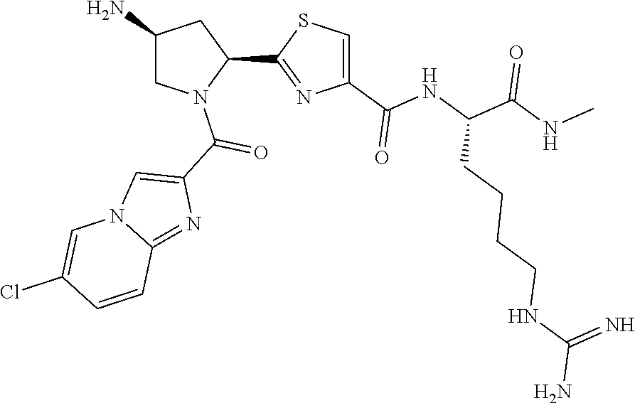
C1(C2=NC(C(NC(C(NC)=O)CCCCNC(N)=N)=O)=CS2)CC(N)CN1C(C1=CN2C(=N1)C=CC(Cl)=C2)=O
